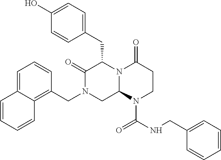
C1(O)=CC=C(CC2C(=O)N(CC3=C4C(=CC=C3)C=CC=C4)CC3N2C(=O)CCN3C(=O)NCC2=CC=CC=C2)C=C1
